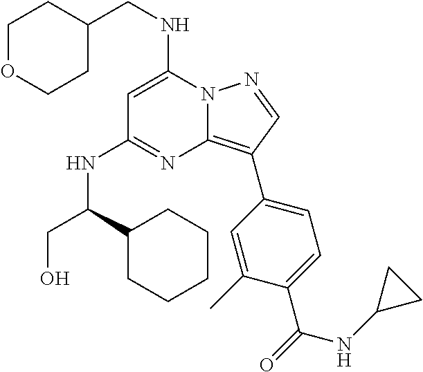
N12C(=C(C3=CC=C(C(=O)NC4CC4)C(C)=C3)C=N1)N=C(NC(CO)C1CCCCC1)C=C2NCC1CCOCC1
